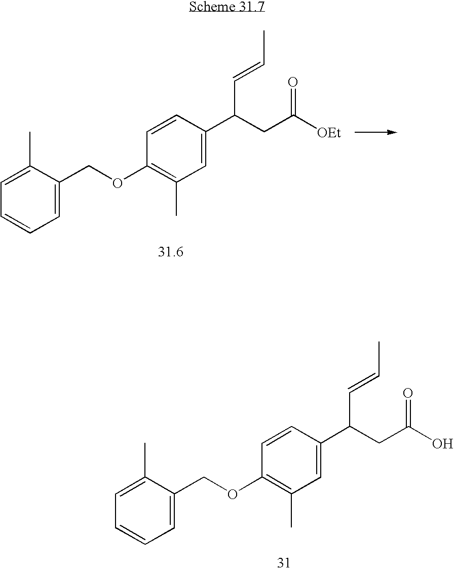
C1=C(C)C(COC2=C(C)C=C(C(CC([OEt])=O)C=CC)C=C2)=CC=C1.C1=C(C)C(COC2=C(C)C=C(C(CC(O)=O)C=CC)C=C2)=CC=C1
